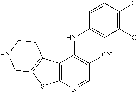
C12=C(N=CC([CN])=C1NC1=CC(Cl)=C(Cl)C=C1)SC1=C2CCNC1
